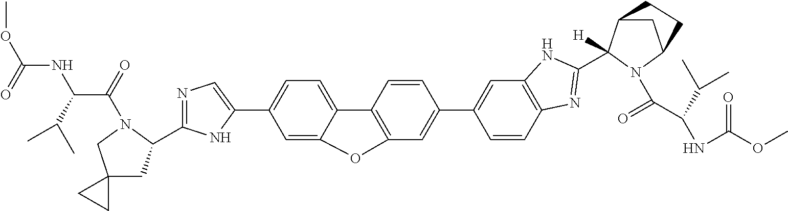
C1=C2C(=CC=C1C1=CN=C(C3CC4(CN3C(C(NC(=O)OC)C(C)C)=O)CC4)N1)C1=C(C=C(C3=CC4=C(C=C3)N=C(C3([H])C5CC(N3C(=O)C(C(C)C)NC(=O)OC)CC5)N4)C=C1)O2
